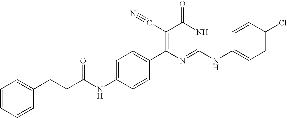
C1=CC(C2=C(C#N)C(=O)NC(NC3=CC=C(Cl)C=C3)=N2)=CC=C1NC(CCC1=CC=CC=C1)=O
